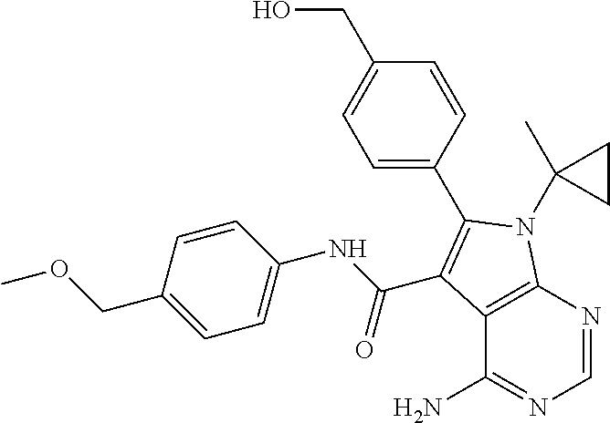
C12=C(N=CN=C1N)N(C1(C)CC1)C(C1=CC=C(CO)C=C1)=C2C(NC1=CC=C(COC)C=C1)=O
